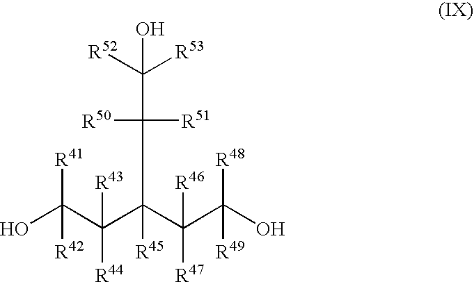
OC(C(C(C(C(O)([R48])[R49])([R46])[R47])(C(C([R52])([R53])O)([R51])[R50])[R45])([R43])[R44])([R41])[R42]
